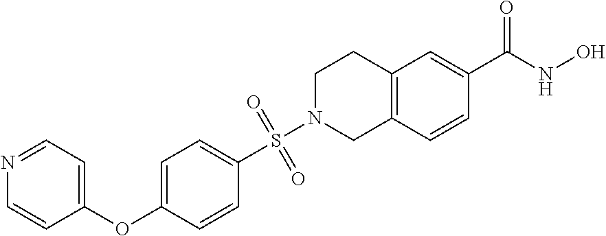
C1(S(N2CC3=C(CC2)C=C(C(NO)=O)C=C3)(=O)=O)=CC=C(OC2=CC=NC=C2)C=C1
